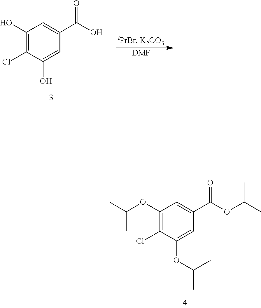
C1(OC(C)C)=C(Cl)C(OC(C)C)=CC(C(OC(C)C)=O)=C1.C1(O)=C(Cl)C(O)=CC(C(O)=O)=C1.[DMF]
